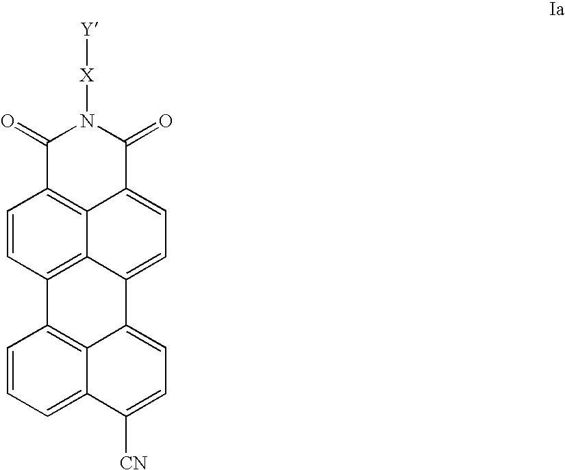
C1(=O)C2=C3C(=CC=C4C3=C(C=C2)C2=C3C4=CC=C([CN])C3=CC=C2)C(=O)N1[X][Y]
